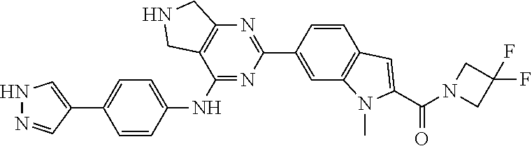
C1(NC2=CC=C(C3=CNN=C3)C=C2)=NC(C2=CC3=C(C=C2)C=C(C(N2CC(F)(F)C2)=O)N3C)=NC2=C1CNC2
